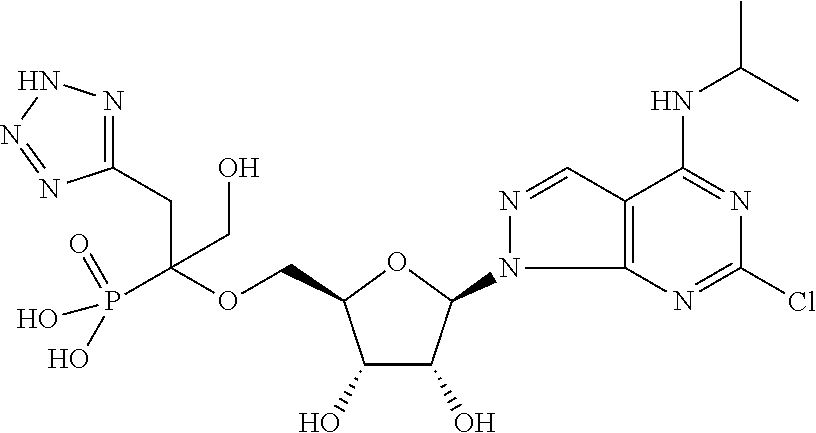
C(OCC1C(O)C(O)C(N2C3=C(C=N2)C(NC(C)C)=NC(Cl)=N3)O1)(P(O)(=O)O)(CC1=NNN=N1)CO
